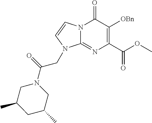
N12C(=NC(C(OC)=O)=C([OBn])C1=O)N(CC(N1CC(C)CC(C)C1)=O)C=C2
